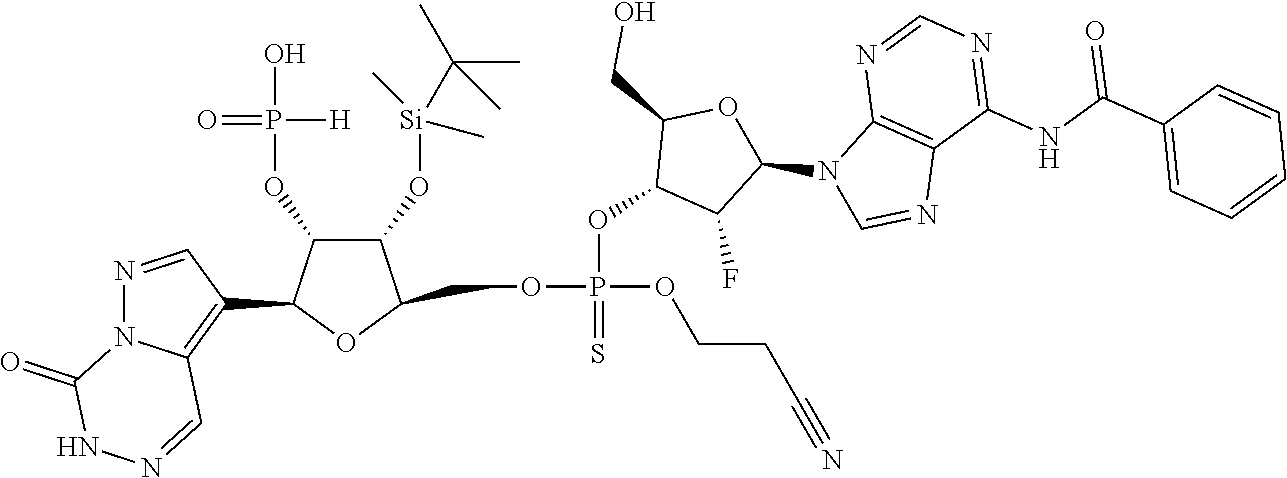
O(P(OCCC#N)(=S)OC1C(F)C(N2C=NC3=C2N=CN=C3NC(=O)C2=CC=CC=C2)OC1CO)CC1C(O[Si](C)(C)C(C)(C)C)C(OP(O)([H])=O)C(C2=C3N(N=C2)C(=O)NN=C3)O1
